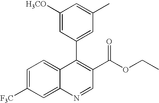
C12=CC=C([F3C])C=C1N=CC(C(OCC)=O)=C2C1=CC(C)=CC([H3CO])=C1
